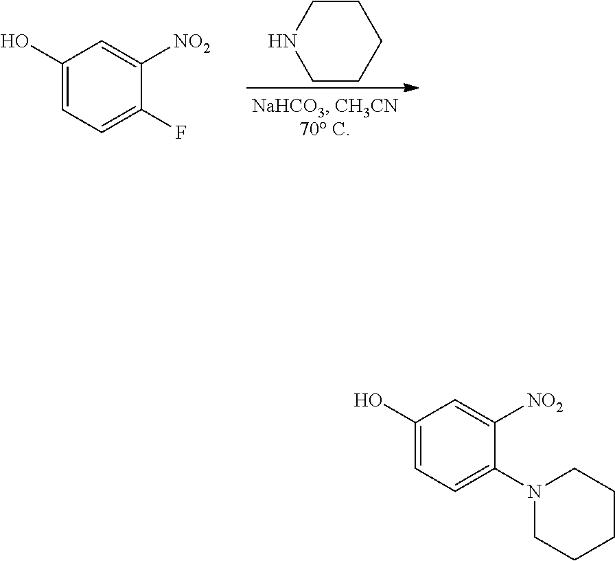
C1(O)=CC=C(F)C([NO2])=C1.C1CCCCN1.C1(O)=CC=C(N2CCCCC2)C([NO2])=C1
